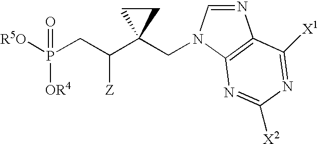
[R5O]P(CC(C1(CN2C=NC3=C2N=C([X2])N=C3[X1])CC1)[Z])([OR4])=O
